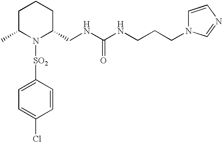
C1([SO2]N2C(CNC(NCCCN3C=CN=C3)=O)CCCC2C)=CC=C(Cl)C=C1
